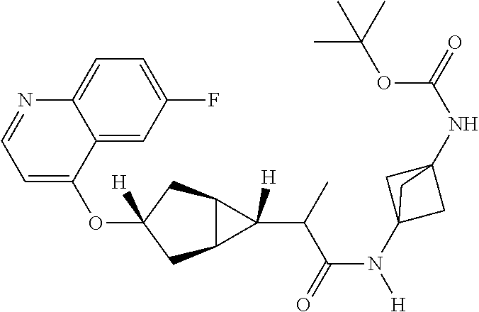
C12C(CC(OC3=CC=NC4=CC=C(F)C=C34)([H])C1)C2([H])C(C(=O)N([H])C12CC(NC(OC(C)(C)C)=O)(C1)C2)C
